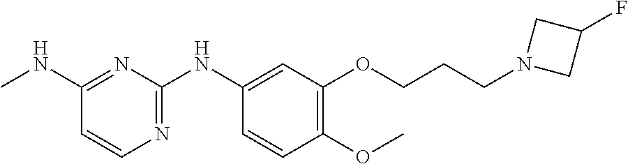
C1(NC)=NC(NC2=CC(OCCCN3CC(F)C3)=C(OC)C=C2)=NC=C1
